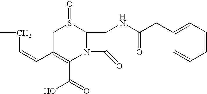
OC(C1=C(C=CCC)CS(=O)C2N1C(=O)C2NC(CC1=CC=CC=C1)=O)=O
